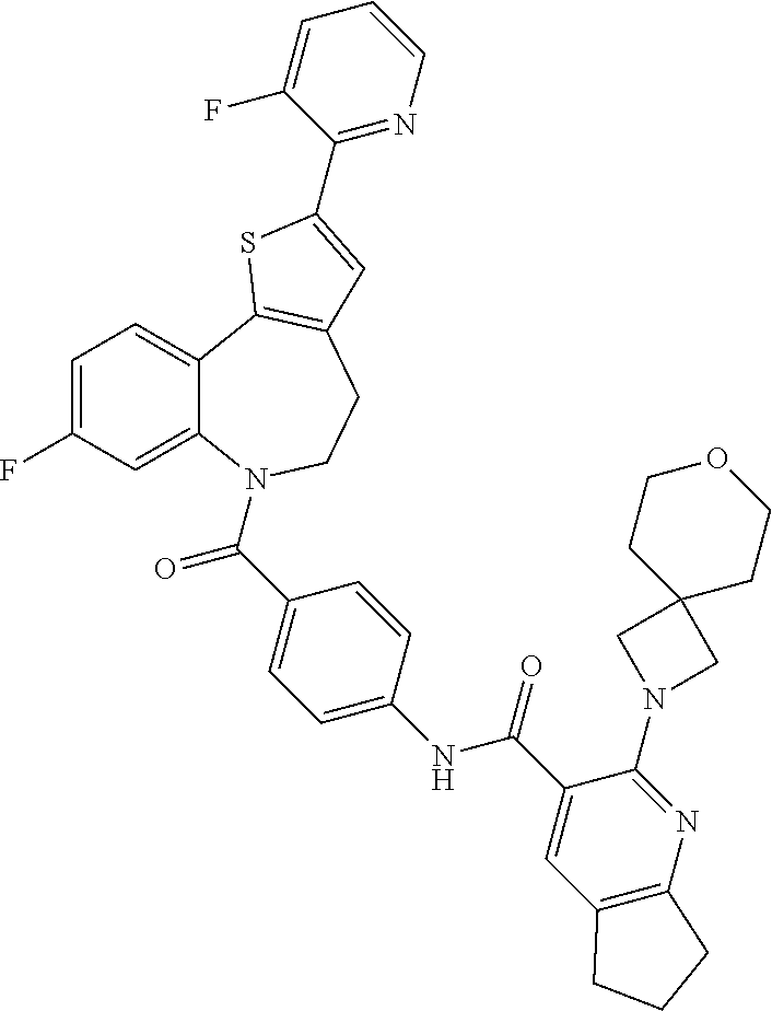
C1=C(F)C=C2C(=C1)C1=C(CCN2C(=O)C2=CC=C(NC(=O)C3=CC4=C(N=C3N3CC5(C3)CCOCC5)CCC4)C=C2)C=C(C2=NC=CC=C2F)S1
